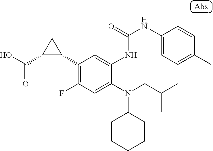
C1CCCCC1N(C1=CC(F)=C(C2CC2C(O)=O)C=C1NC(NC1=CC=C(C)C=C1)=O)CC(C)C
